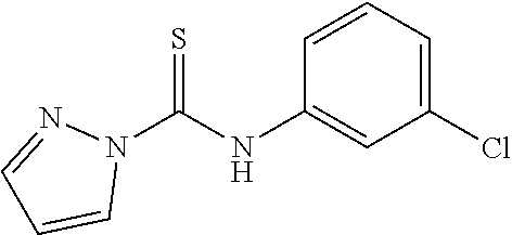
C1(NC(N2C=CC=N2)=S)=CC(Cl)=CC=C1
